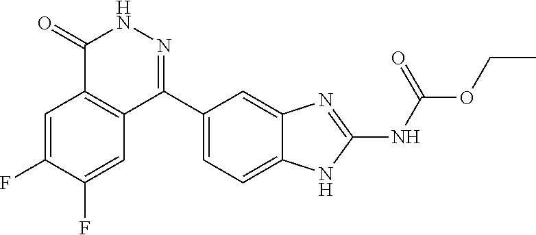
O(CC)C(=O)NC1=NC2=CC(C3=NNC(=O)C4=C3C=C(F)C(F)=C4)=CC=C2N1
